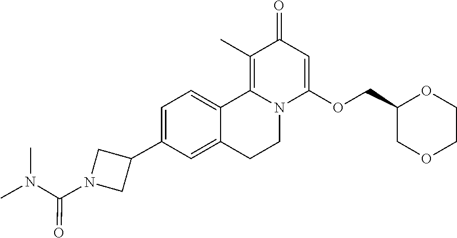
C1=C(C2CN(C(N(C)C)=O)C2)C=C2C(=C1)C1=C(C)C(=O)C=C(OCC3COCCO3)N1CC2
